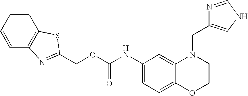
C1(NC(OCC2=NC3=C(C=CC=C3)S2)=O)=CC=C2C(=C1)N(CC1=CNC=N1)CCO2
